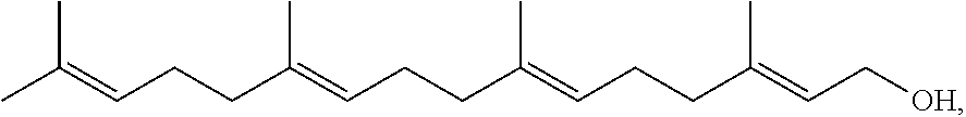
CC(=CCCC(=CCCC(=CCCC(=CC[OH])C)C)C)C
